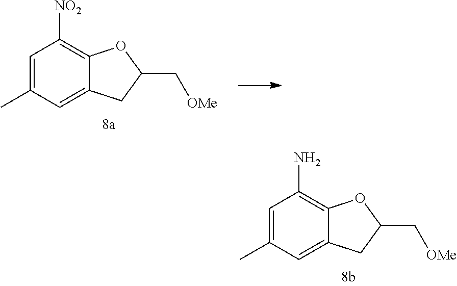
C1=C(C)C=C2C(=C1[NO2])OC(C[OMe])C2.C1=C(C)C=C2C(=C1N)OC(C[OMe])C2
